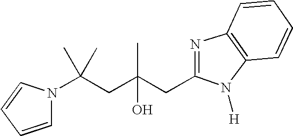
C1=CC=CN1C(CC(CC1=NC2=C(N1[H])C=CC=C2)(O)C)(C)C
